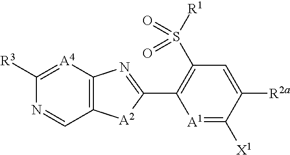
[A1]1=C([X1])C([R2a])=CC(S([R1])(=O)=O)=C1C1=NC2=C([A2]1)C=NC([R3])=[A4]2
